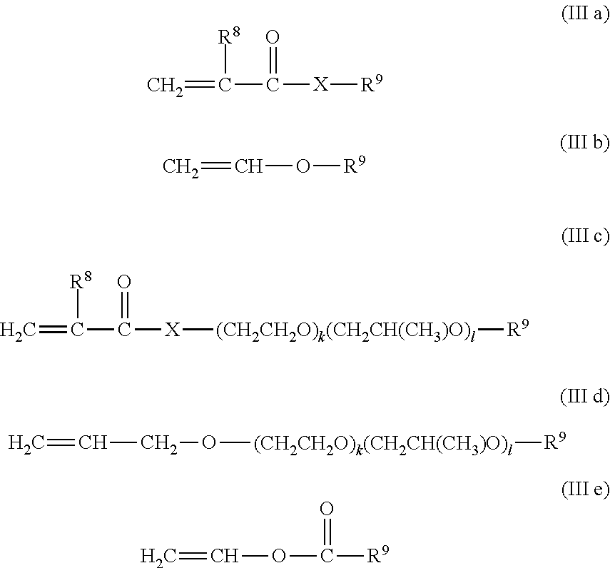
C=C(C([X][R9])=O)[R8].C=CO[R9].C=C(C([X][(CH2CH2O)k(CH2CH(CH3)O)l][R9])=O)[R8].C=CCO[(CH2CH2O)k(CH2CH(CH3)O)l][R9].C=COC([R9])=O
